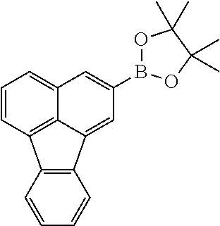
C12=C(C=CC=C1)C1=C3C(=CC=C1)C=C(B1OC(C)(C)C(C)(C)O1)C=C23
